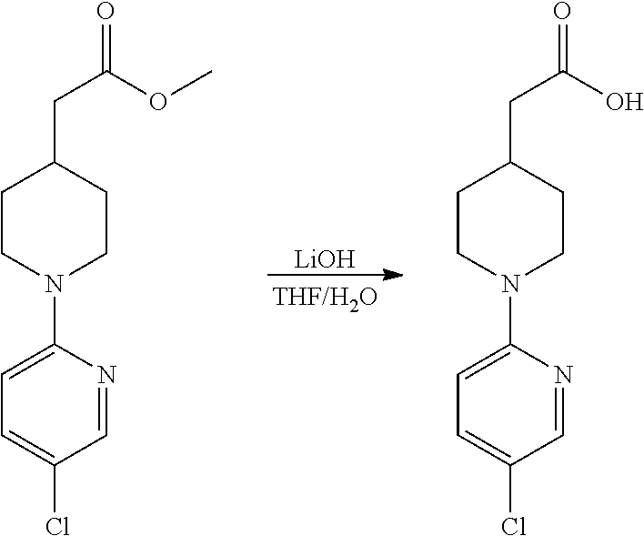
[LiOH].C1=C(N2CCC(CC(OC)=O)CC2)N=CC(Cl)=C1.C1=C(N2CCC(CC(O)=O)CC2)N=CC(Cl)=C1
